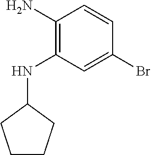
C1(N)=C(NC2CCCC2)C=C(Br)C=C1
